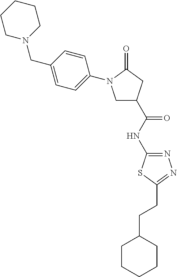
C1N(CC2=CC=C(N3CC(C(=O)NC4=NN=C(CCC5CCCCC5)S4)CC3=O)C=C2)CCCC1
